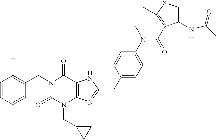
C1=CC=CC(CN2C(=O)N(CC3CC3)C3=C(C2=O)NC(CC2=CC=C(N(C(=O)C4=C(C)SC=C4NC(C)=O)C)C=C2)=N3)=C1F
